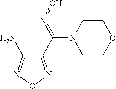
C1(C(=NO)N2CCOCC2)=NON=C1N
